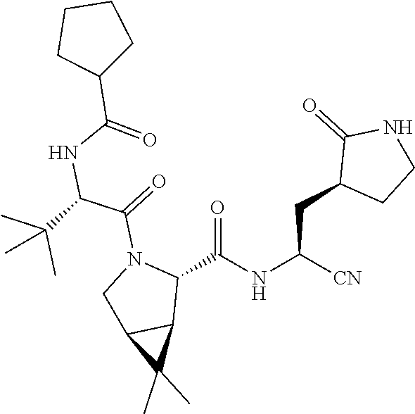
N(C(C1CCCC1)=O)C(C(N1CC2C(C)(C)C2C1C(NC([CN])CC1C(=O)NCC1)=O)=O)C(C)(C)C
